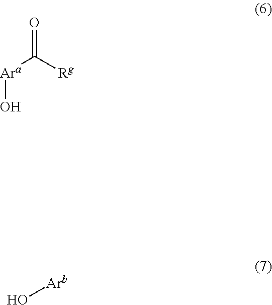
O=C([Rg])[Ara]O.O[Arb]
